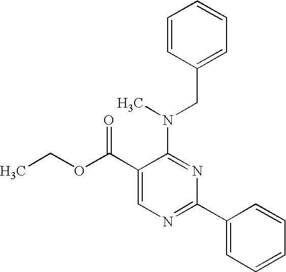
C1(C(OCC)=O)=CN=C(C2=CC=CC=C2)N=C1N(C)CC1=CC=CC=C1
